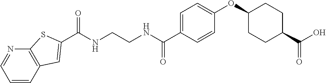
C(NCCNC(C1=CC=C(OC2CCC(C(O)=O)CC2)C=C1)=O)(=O)C1=CC2=C(N=CC=C2)S1
